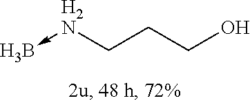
B-[H2N]CCCO
